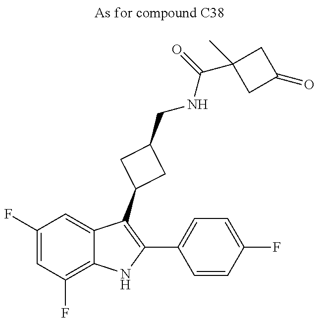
C1(F)=CC(F)=C2C(=C1)C(C1CC(CNC(C3(C)CC(=O)C3)=O)C1)=C(C1=CC=C(F)C=C1)N2
